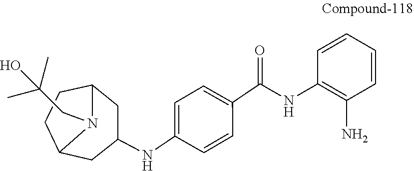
C1=C(NC2CC3CCC(C2)N3CC(C)(C)O)C=CC(C(=O)NC2=C(N)C=CC=C2)=C1
